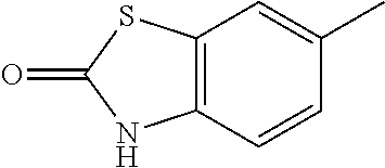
C12=C(C=CC(C)=C1)NC(=O)S2
